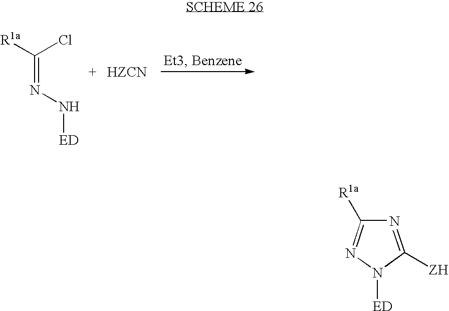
C(=NN[ED])([R1a])Cl.[ED]N1C([ZH])=NC([R1a])=N1
